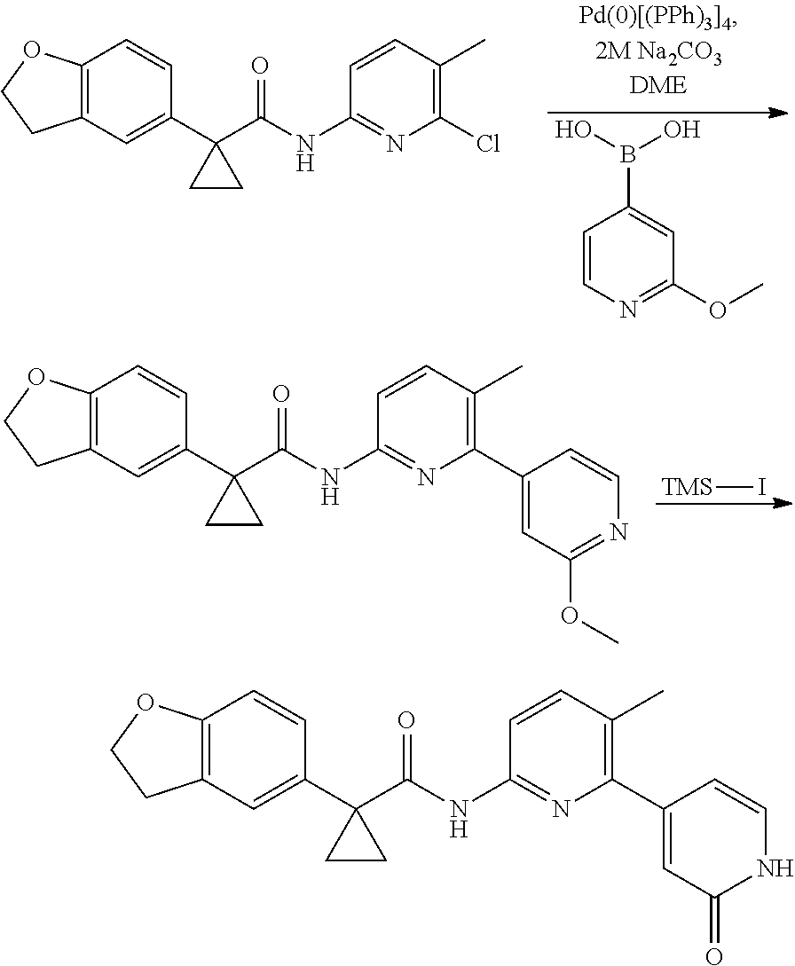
C1=CN=C(OC)C=C1B(O)O.C12=C(C=C(C3(C(NC4=NC(Cl)=C(C)C=C4)=O)CC3)C=C1)CCO2.[TMS]I.C12=C(C=C(C3(C(NC4=NC(C5=CC(OC)=NC=C5)=C(C)C=C4)=O)CC3)C=C1)CCO2.C12=C(C=C(C3(C(NC4=NC(C5=CC(=O)NC=C5)=C(C)C=C4)=O)CC3)C=C1)CCO2
